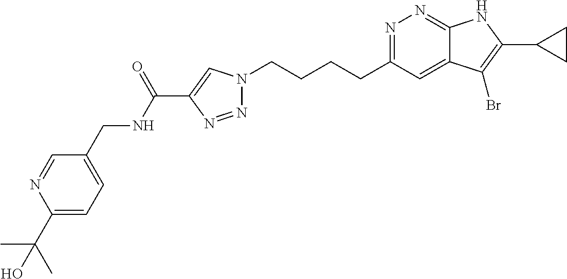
N1=C(CCCCN2N=NC(C(NCC3=CC=C(C(C)(C)O)N=C3)=O)=C2)C=C2C(=N1)NC(C1CC1)=C2Br
